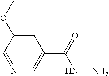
C1=C(OC)C=NC=C1C(=O)NN
